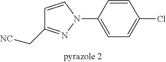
C1=C(N2C=CC(C[NC])=N2)C=CC(Cl)=C1
